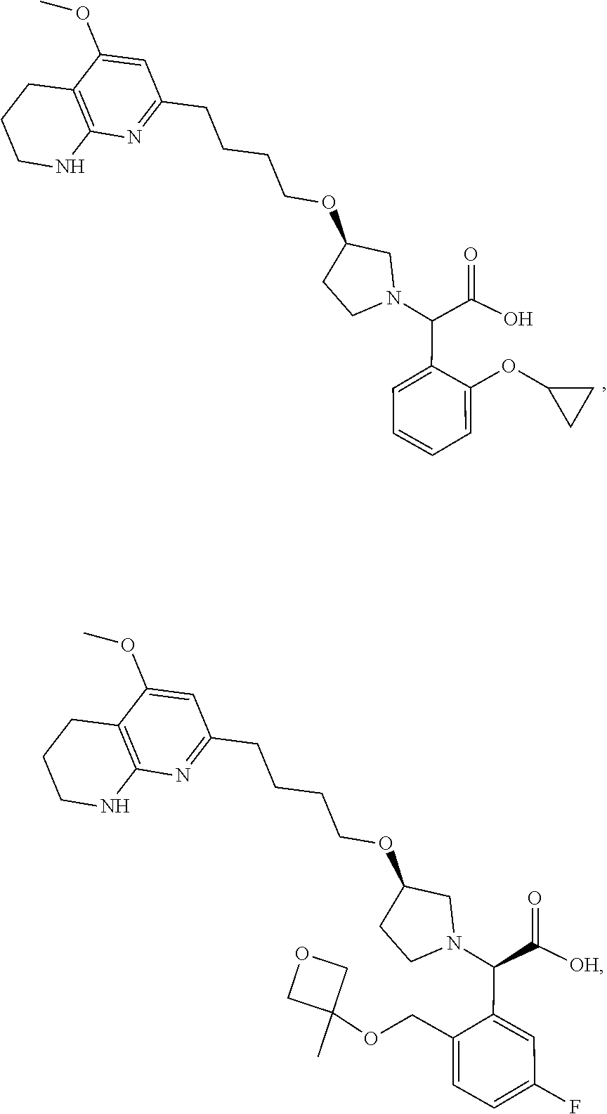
C1(OC)=CC(CCCCOC2CCN(C(C3=CC=CC=C3OC3CC3)C(O)=O)C2)=NC2=C1CCCN2.C1(OC)=CC(CCCCOC2CCN(C(C3=CC(F)=CC=C3COC3(C)COC3)C([OH])=O)C2)=NC2=C1CCCN2
